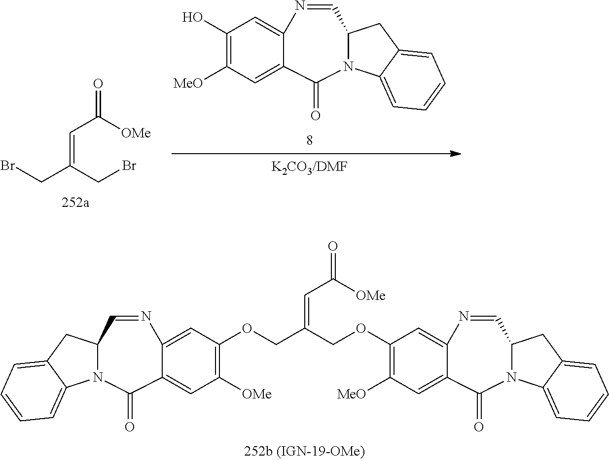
C(=C(CBr)CBr)C([OMe])=O.C1(O)=C([MeO])C=C2C(=C1)N=CC1N(C2=O)C2=CC=CC=C2C1.C1(OCC(COC2=C([OMe])C=C3C(=C2)N=CC2N(C3=O)C3=CC=CC=C3C2)=CC(=O)[OMe])=C([MeO])C=C2C(=C1)N=CC1N(C2=O)C2=CC=CC=C2C1
